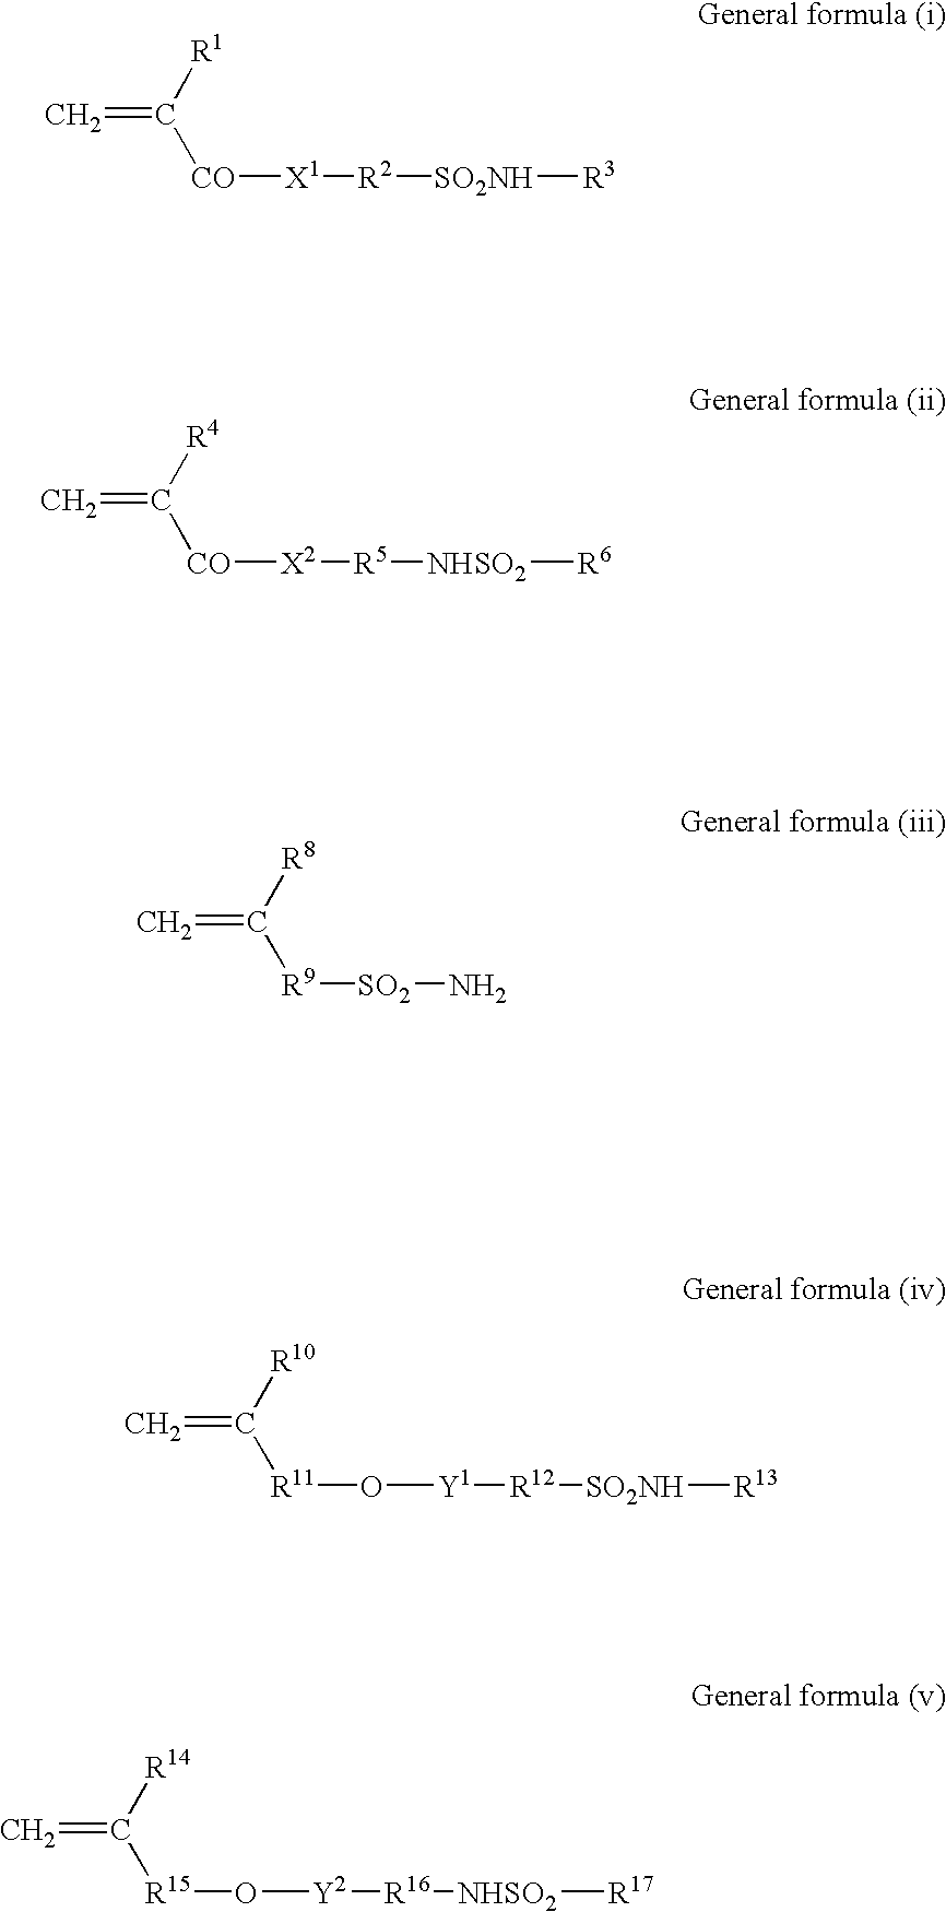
C=C([CO][X1][R2][SO2NH][R3])[R1].C=C([CO][X2][R5][NHSO2][R6])[R4].C=C([R9][SO2]N)[R8].C=C([R11]O[Y1][R12][SO2NH][R13])[R10].C=C([R15]O[Y2][R16][NHSO2][R17])[R14]
